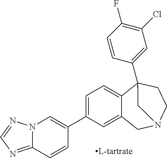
C1=C(C2=CN3C(=NC=N3)C=C2)C=C2C(=C1)C1(C3=CC(Cl)=C(F)C=C3)CCN(C2)C1
